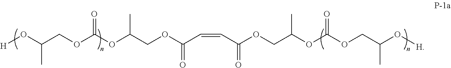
[H]OC(COC(OC(COC(C=CC(OCC(OC(OCC(O[H])C)=O)C)=O)=O)C)=O)C
